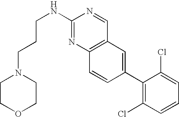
C1(NCCCN2CCOCC2)=NC2=C(C=N1)C=C(C1=C(Cl)C=CC=C1Cl)C=C2
